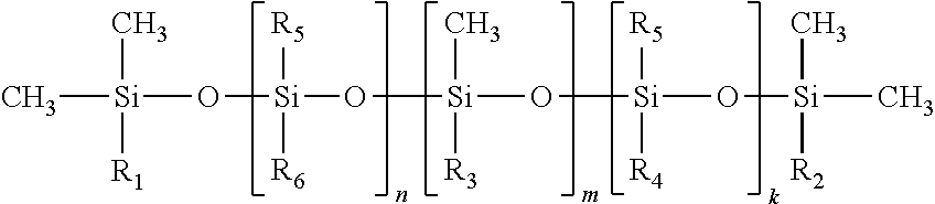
C[Si](O[Si]([R5])([R6])O[Si](C)([R3])O[Si]([R5])([R4])O[Si](C)([R2])C)(C)[R1]
